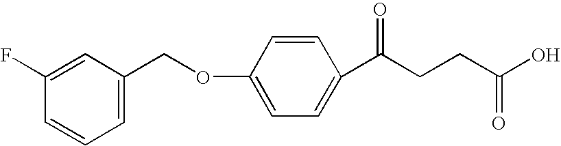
C1=CC=C(COC2=CC=C(C(CCC(O)=O)=O)C=C2)C=C1F
